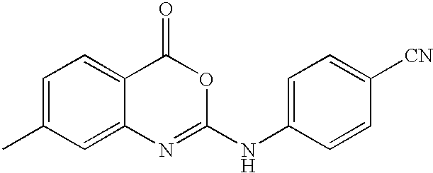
C1=C(C)C=C2C(=C1)C(=O)OC(NC1=CC=C([CN])C=C1)=N2
